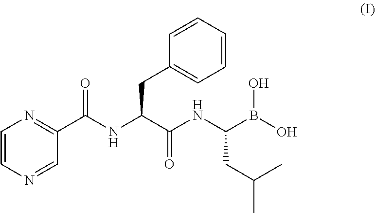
C1=CN=CC(C(NC(C(=O)NC(CC(C)C)B(O)O)CC2=CC=CC=C2)=O)=N1
